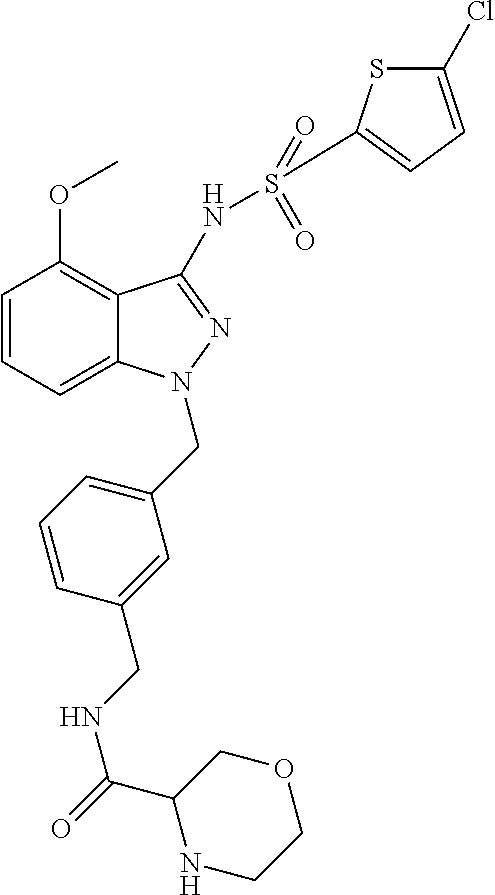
C1=CC=C2C(=C1OC)C(NS(=O)(=O)C1=CC=C(Cl)S1)=NN2CC1=CC=CC(CNC(C2NCCOC2)=O)=C1
